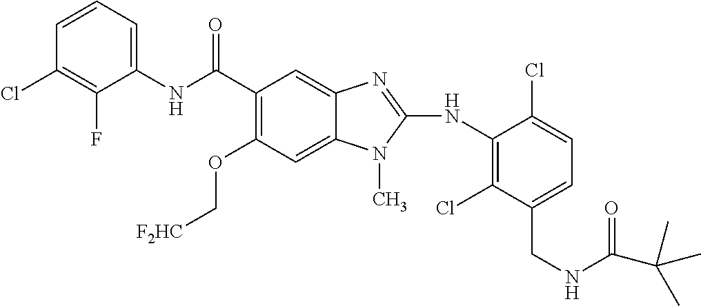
C1=CC=C(NC(C2=C(OC[F2HC])C=C3C(=C2)N=C(NC2=C(Cl)C(CNC(C(C)(C)C)=O)=CC=C2Cl)N3C)=O)C(F)=C1Cl
